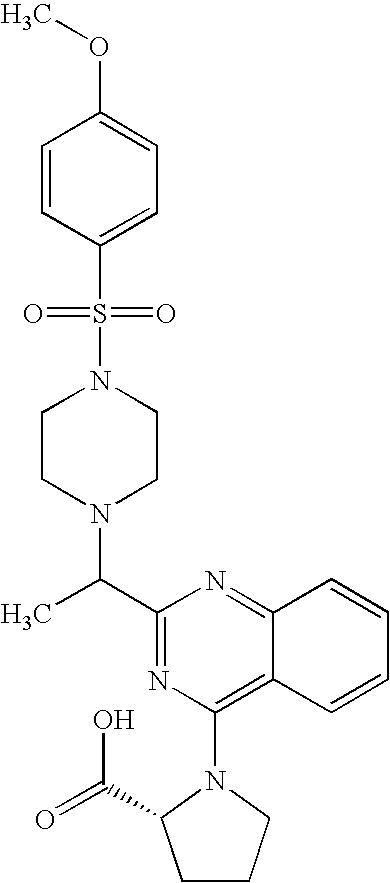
C1(C(C)N2CCN(S(=O)(=O)C3=CC=C(OC)C=C3)CC2)=NC(N2C(C(=O)O)CCC2)=C2C(=N1)C=CC=C2
